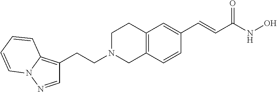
C12=C(C=CC(C=CC(NO)=O)=C1)CN(CCC1=C3N(N=C1)C=CC=C3)CC2
